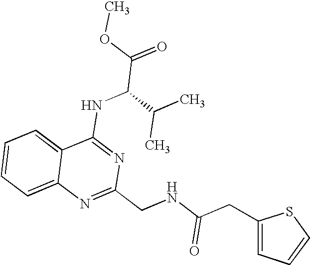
C12=CC=CC=C1N=C(CNC(CC1=CC=CS1)=O)N=C2NC(C(=O)OC)C(C)C
